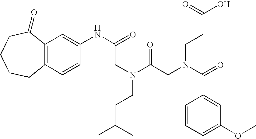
C12=C(C(=O)CCCC1)C=C(NC(CN(C(CN(C(=O)C1=CC(OC)=CC=C1)CCC(O)=O)=O)CCC(C)C)=O)C=C2
